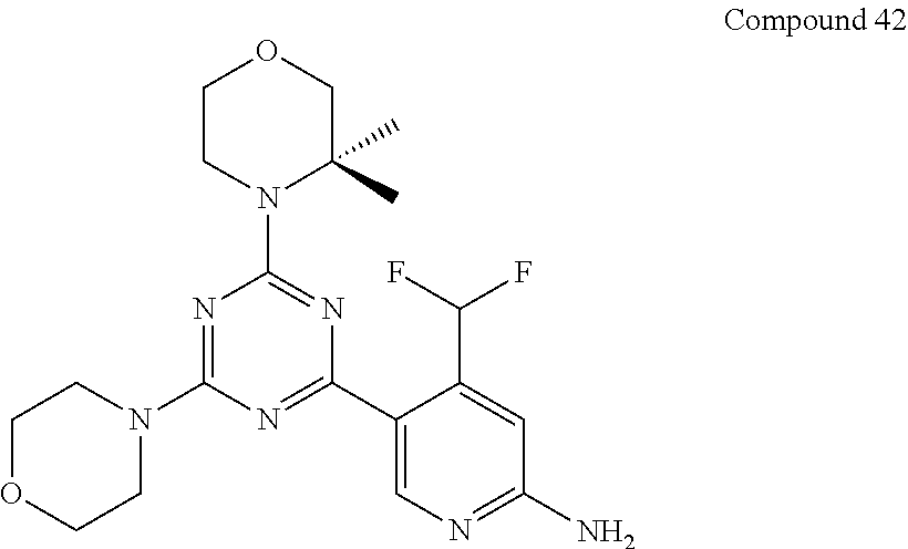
N1=C(N2CCOCC2)N=C(C2=CN=C(N)C=C2C(F)F)N=C1N1C(C)(C)COCC1
